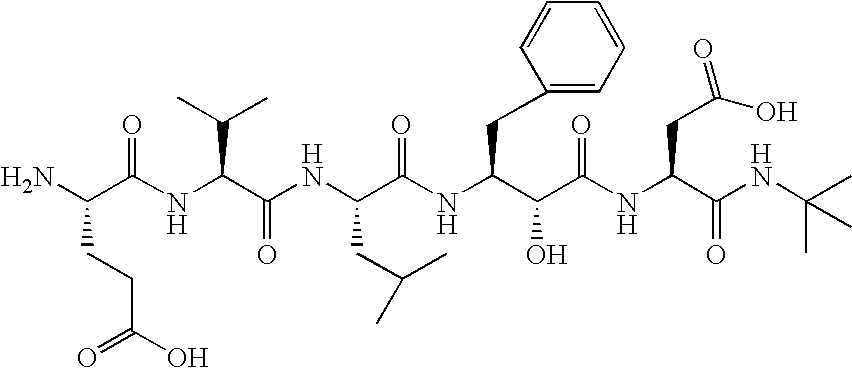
NC(C(NC(C(NC(C(NC(C(C(NC(C(NC(C)(C)C)=O)CC(O)=O)=O)O)CC1=CC=CC=C1)=O)CC(C)C)=O)C(C)C)=O)CCC(O)=O
